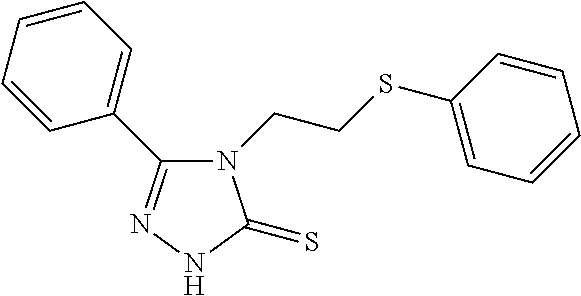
C1(C2=CC=CC=C2)=NNC(=S)N1CCSC1=CC=CC=C1
